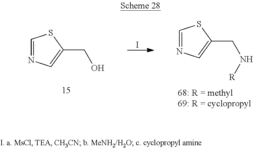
C1=NC=C(CO)S1.I.C1=NC=C(CN[R])S1
